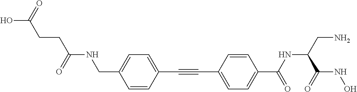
C1=CC(C#CC2=CC=C(C(=O)NC(C(=O)NO)CN)C=C2)=CC=C1CNC(CCC(O)=O)=O
